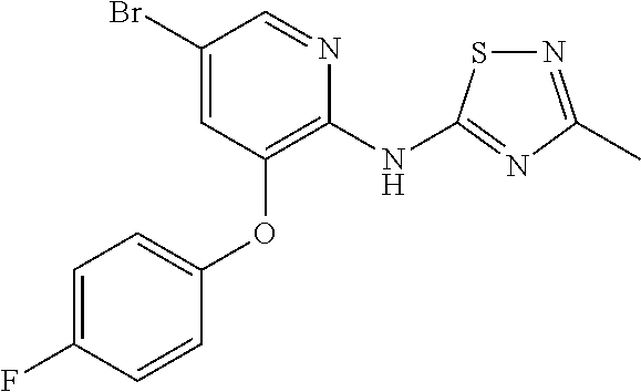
BrC1=CC(OC2=CC=C(F)C=C2)=C(NC2=NC(C)=NS2)N=C1
